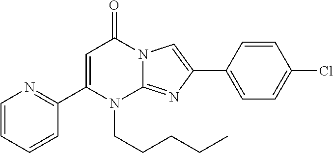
C1=CC=CC(C2=CC(=O)N3C(=NC(C4=CC=C(Cl)C=C4)=C3)N2CCCCC)=N1
